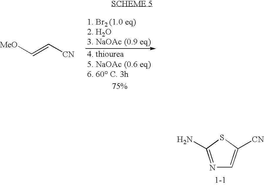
C1(N)=NC=C([CN])S1.[MeO]C=C[CN]
